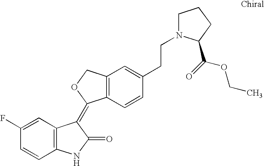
C1=C(F)C=CC2=C1C(=C1C3=C(CO1)C=C(CCN1CCCC1C(=O)OCC)C=C3)C(=O)N2
